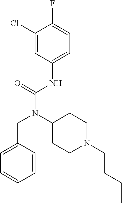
C1=C(CN(C(NC2=CC=C(F)C(Cl)=C2)=O)C2CCN(CCCC)CC2)C=CC=C1
